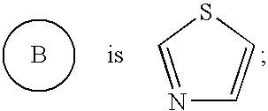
B.N1=CSC=C1
